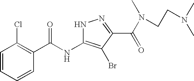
N(C(C1=C(Cl)C=CC=C1)=O)C1=C(Br)C(C(N(C)CCN(C)C)=O)=NN1
